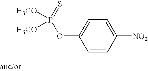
C1=CC([NO2])=CC=C1OP([H3CO])(=S)[H3CO]
